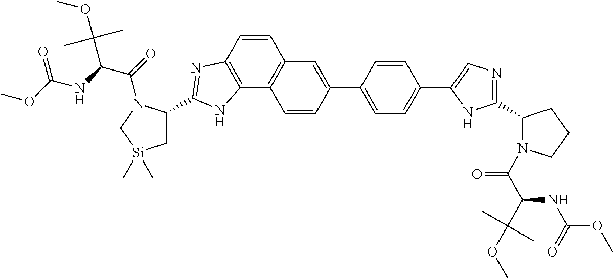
C1(C2=CC3=C(C4=C(C=C3)N=C(C3C[Si](C)(C)CN3C(=O)C(NC(OC)=O)C(C)(C)OC)N4)C=C2)=CC=C(C2=CN=C(C3N(C(C(C(OC)(C)C)NC(OC)=O)=O)CCC3)N2)C=C1
